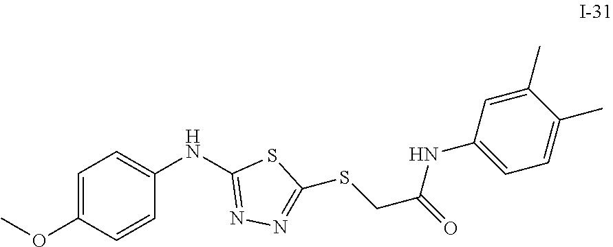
C1=C(OC)C=CC(NC2=NN=C(SCC(NC3=CC=C(C)C(C)=C3)=O)S2)=C1
